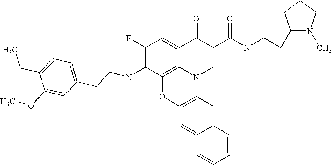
C1(F)=C(NCCC2=CC=C(CC)C(OC)=C2)C2=C3C(=C1)C(=O)C(C(NCCC1N(C)CCC1)=O)=CN3C1=C(O2)C=C2C(=C1)C=CC=C2
